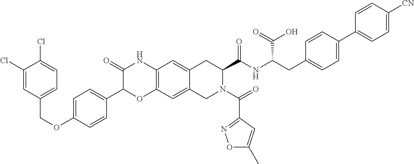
C1(Cl)=CC(COC2=CC=C(C3OC4=C(NC3=O)C=C3C(=C4)CN(C(=O)C4=NOC(C)=C4)C(C(NC(CC4=CC=C(C5=CC=C([CN])C=C5)C=C4)C(=O)O)=O)C3)C=C2)=CC=C1Cl
